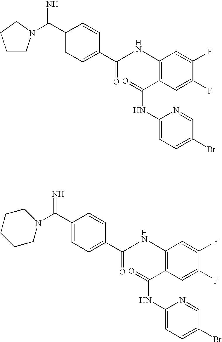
N1(C(C2=CC=C(C(NC3=C(C(NC4=CC=C(Br)C=N4)=O)C=C(F)C(F)=C3)=O)C=C2)=N)CCCCC1.C(C1=CC=C(C(NC2=C(C(NC3=CC=C(Br)C=N3)=O)C=C(F)C(F)=C2)=O)C=C1)(=N)N1CCCC1
